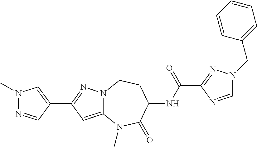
C1(C2=NN3C(=C2)N(C)C(=O)C(NC(C2=NN(CC4=CC=CC=C4)C=N2)=O)CC3)=CN(C)N=C1
